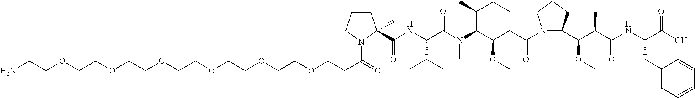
N1(C(=O)CCOCCOCCOCCOCCOCCOCCN)CCCC1(C(NC(C(N(C(C(CC(N1C(C(C(C(NC(CC2=CC=CC=C2)C(O)=O)=O)C)OC)CCC1)=O)OC)C(C)CC)C)=O)C(C)C)=O)C
